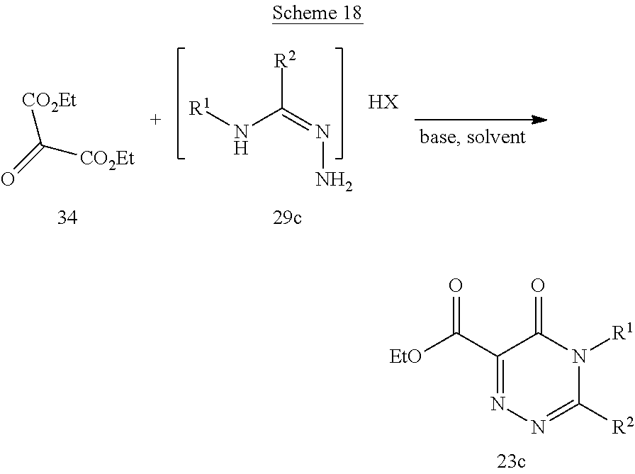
[R1]NC(=NN)[R2].[HX].[CO2Et]C(=O)[CO2Et].C1(C([EtO])=O)=NN=C([R2])N([R1])C1=O
